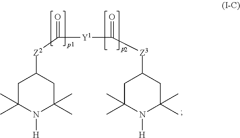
C1C(C)(C)N([H])C(C)(C)CC1[Z2]C(=O)[Y1]C([Z3]C1CC(C)(C)N([H])C(C)(C)C1)=O
